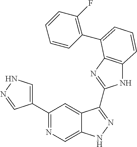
C1(C2=NC=C3C(=C2)C(C2=NC4=C(N2)C=CC=C4C2=C(F)C=CC=C2)=NN3)=CNN=C1
